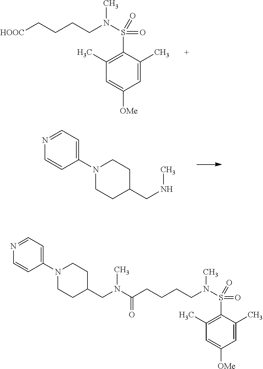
C1(C)=C(S(N(CCCC[HOOC])C)(=O)=O)C(C)=CC([OMe])=C1.N(CC1CCN(C2=CC=NC=C2)CC1)C.C1(C)=C(S(N(CCCCC(N(CC2CCN(C3=CC=NC=C3)CC2)C)=O)C)(=O)=O)C(C)=CC([OMe])=C1
